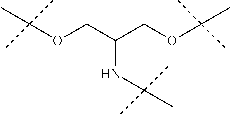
C(OCC(NC(C)(C)C)COC(C)(C)C)(C)(C)C
